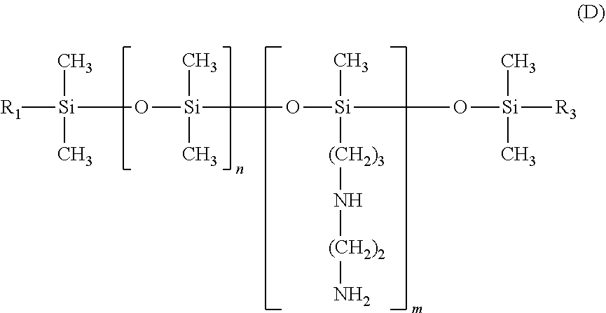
[Si](O[Si](C)(C)O[Si](C)([(CH2)3]N[(CH2)2]N)O[Si]([R3])(C)C)(C)(C)[R1]
